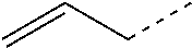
C(CC)=C
